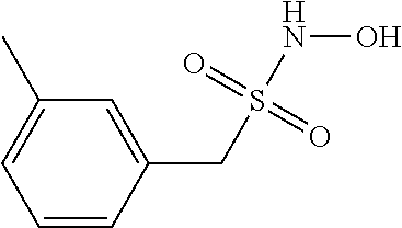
C1=CC(CS(NO)(=O)=O)=CC(C)=C1
